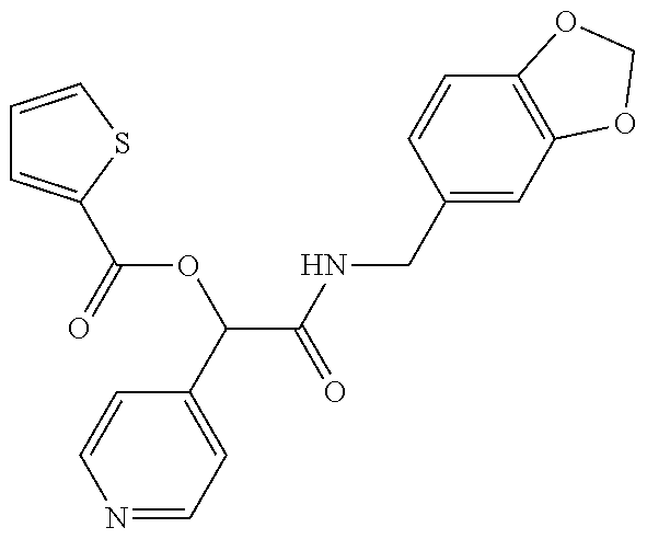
C1=CSC(C(=O)OC(C(NCC2=CC3=C(C=C2)OCO3)=O)C2=CC=NC=C2)=C1
